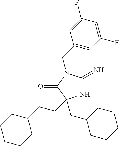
N1C(=N)N(CC2=CC(F)=CC(F)=C2)C(=O)C1(CCC1CCCCC1)CC1CCCCC1
